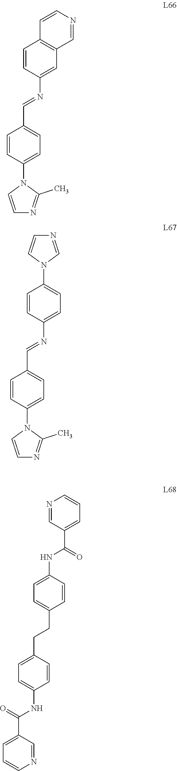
C1=CC(N2C=CN=C2C)=CC=C1C=NC1=CC2=C(C=C1)C=CN=C2.C1=CC(N2C=CN=C2C)=CC=C1C=NC1=CC=C(N2C=NC=C2)C=C1.C1=C(CCC2=CC=C(NC(=O)C3=CC=CN=C3)C=C2)C=CC(NC(C2=CC=CN=C2)=O)=C1
